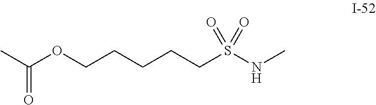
C(OCCCCCS(=O)(=O)NC)(C)=O
